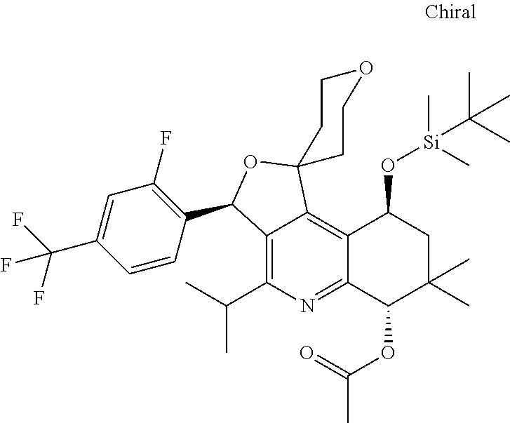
C1(C2C3=C(C(C)C)N=C4C(=C3C3(O2)CCOCC3)C(O[Si](C)(C(C)(C)C)C)CC(C)(C)C4OC(=O)C)=C(F)C=C(C(F)(F)F)C=C1
